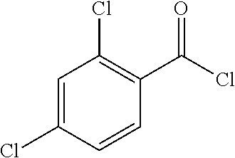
C1=C(Cl)C=CC(C(Cl)=O)=C1Cl
